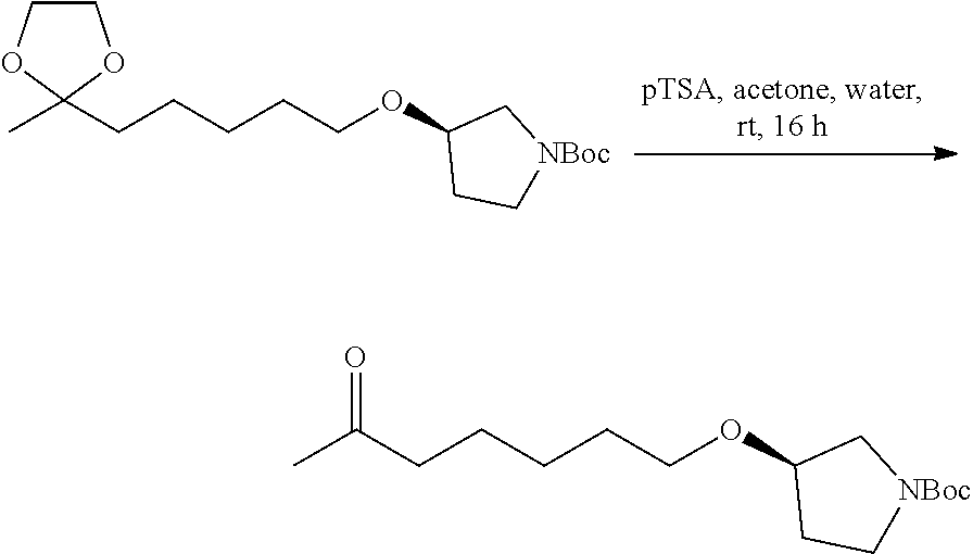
C1COC(C)(CCCCCOC2CC[NBoc]C2)O1.C(C)(CCCCCOC1CC[NBoc]C1)=O
